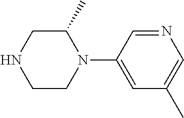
C1C(C)N(C2=CC(C)=CN=C2)CCN1
